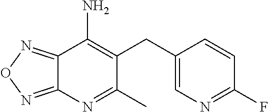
C12=NON=C1N=C(C)C(CC1=CN=C(F)C=C1)=C2N
